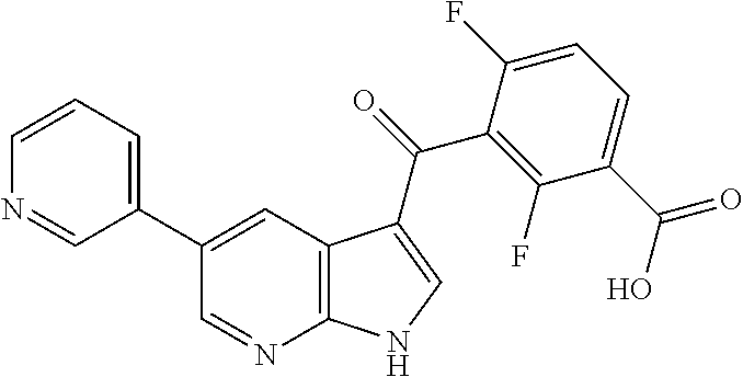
C1(C2=CC3=C(N=C2)NC=C3C(=O)C2=C(F)C(C(O)=O)=CC=C2F)=CC=CN=C1
